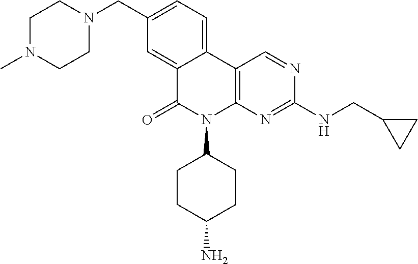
C1(CN2CCN(C)CC2)=CC=C2C(=C1)C(=O)N(C1CCC(N)CC1)C1=C2C=NC(NCC2CC2)=N1
